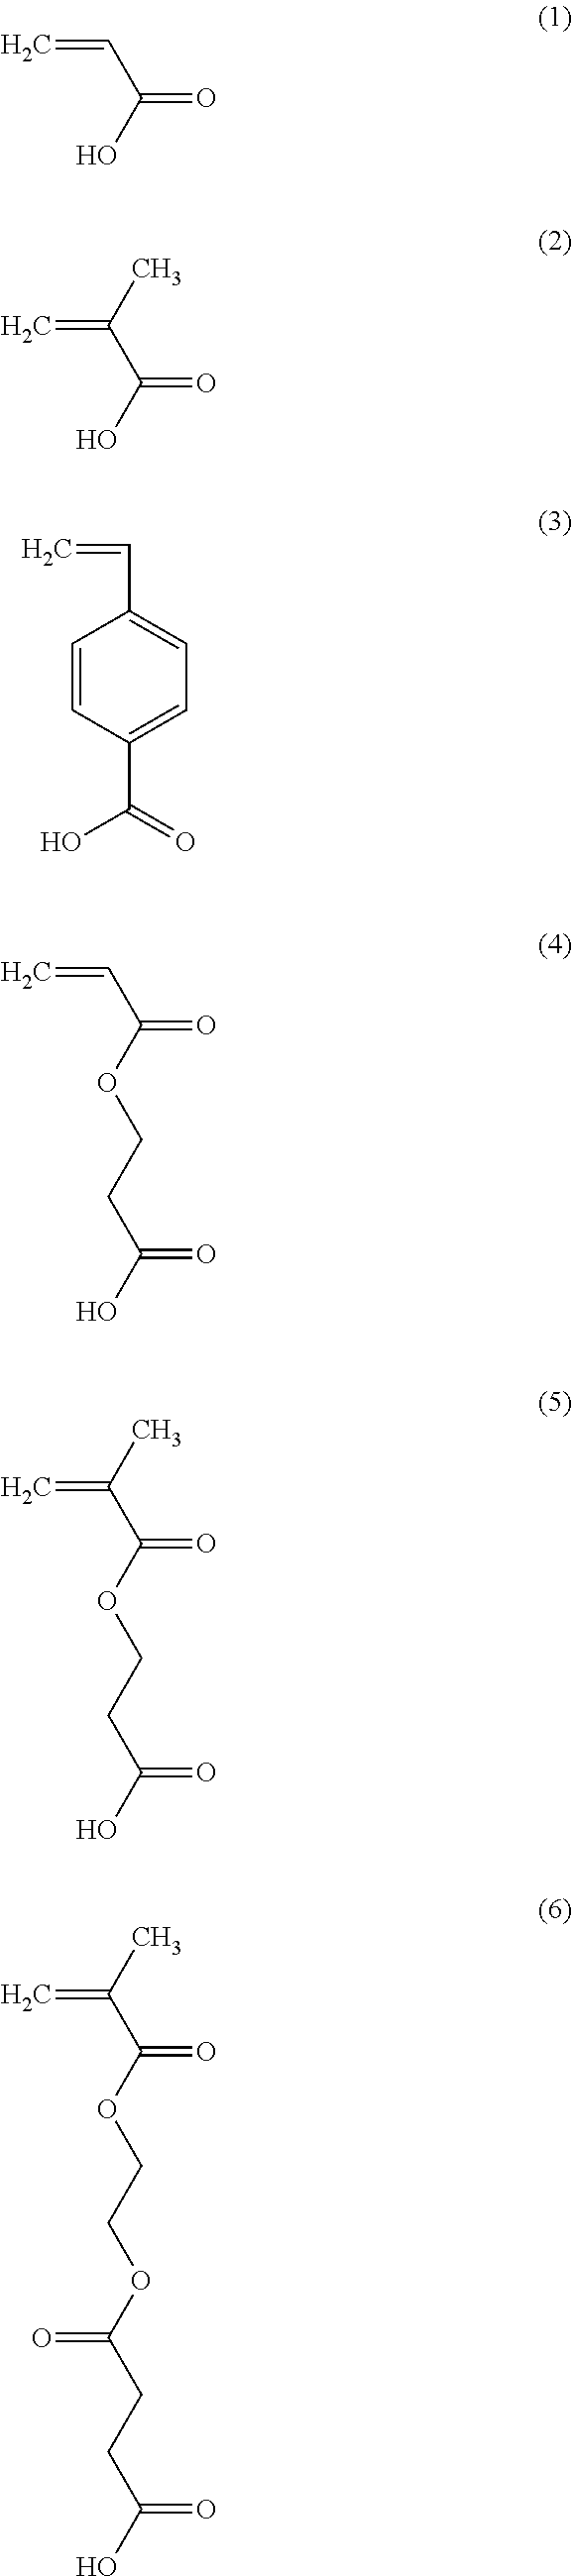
C(=O)(O)C=C.C(=O)(O)C(=C)C.C1(C(=O)O)=CC=C(C=C)C=C1.C(=O)(OCCC(O)=O)C=C.C(=O)(OCCC(O)=O)C(=C)C.C(=O)(OCCOC(CCC(O)=O)=O)C(=C)C
